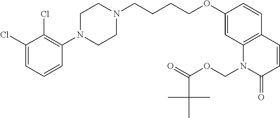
C1(Cl)=CC=CC(N2CCN(CCCCOC3=CC4=C(C=C3)C=CC(=O)N4COC(=O)C(C)(C)C)CC2)=C1Cl
